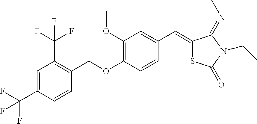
C1=C(C(F)(F)F)C=CC(COC2=C(OC)C=C(C=C3SC(=O)N(CC)C3=NC)C=C2)=C1C(F)(F)F
